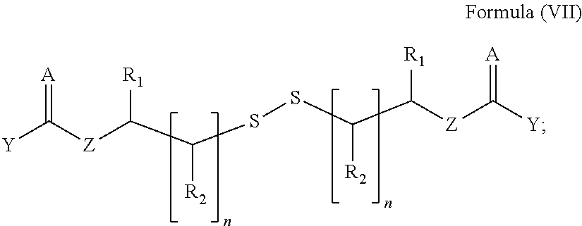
[Y]C([Z]C(C([R2])SSC([R2])C([Z]C([Y])=[A])[R1])[R1])=[A]
